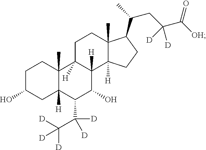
C1C(O)CC2([H])C(C)(C1)C1([H])C([H])(C(O)C2C(C([D])([D])[D])([D])[D])C2([H])C(C)(CC1)C(C(C)CC(C([OH])=O)([D])[D])CC2
